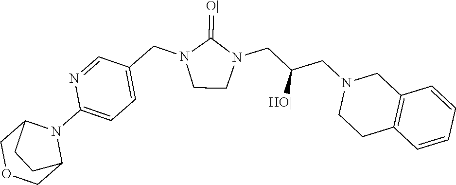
C1CN(CC(CN2CCC3=C(C2)C=CC=C3)[HO|])C(=[O|])N1CC1=CC=C(N2C3COCC2CC3)N=C1
